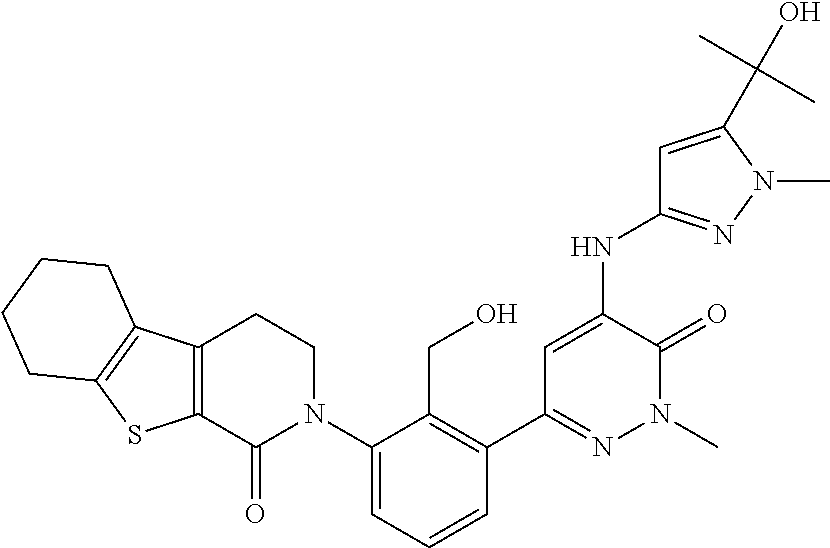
C12=C(C3=C(S1)CCCC3)CCN(C1=CC=CC(C3=NN(C)C(=O)C(NC4=NN(C)C(C(O)(C)C)=C4)=C3)=C1CO)C2=O
